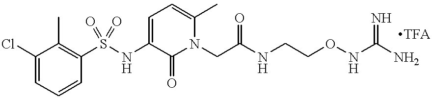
C1=C(Cl)C(C)=C(S(NC2=CC=C(C)N(CC(=O)NCCONC(N)=N)C2=O)(=O)=O)C=C1
